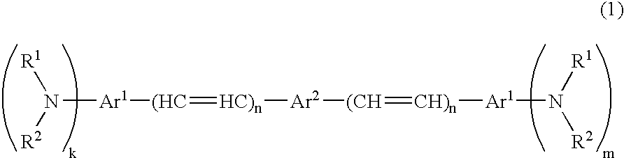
[R1]N([R2])[Ar1][(HC]=[HC)n][Ar2][(CH]=[CH)n][Ar1]N([R1])[R2]
